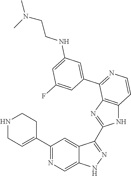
C1(C2=CCNCC2)=NC=C2C(=C1)C(C1=NC3=C(N1)C=CN=C3C1=CC(NCCN(C)C)=CC(F)=C1)=NN2
